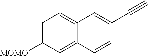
C1=C([MOMO])C=C2C(=C1)C=C(C#C)C=C2
